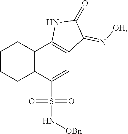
C1CCC2=C(C1)C1=C(C=C2S(N[OBn])(=O)=O)C(=N[OH])C(=O)N1
